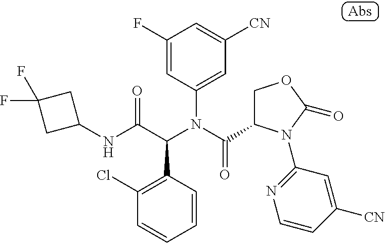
C1(NC(C(N(C(=O)C2COC(=O)N2C2=NC=CC([CN])=C2)C2=CC([CN])=CC(F)=C2)C2=C(Cl)C=CC=C2)=O)CC(F)(F)C1
